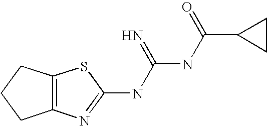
N(C(NC(C1CC1)=O)=N)C1=NC2=C(S1)CCC2
